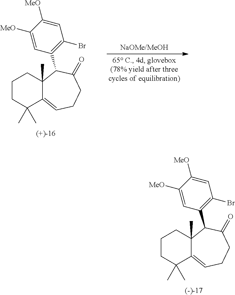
C1CC(C)(C)C2=CCCC(=O)C(C3=C(Br)C=C([MeO])C([MeO])=C3)C2(C)C1.C1CC(C)(C)C2=CCCC(=O)C(C3=C(Br)C=C([MeO])C([MeO])=C3)C2(C)C1
